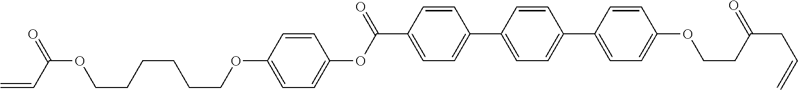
C1=C(C(OC2=CC=C(OCCCCCCOC(C=C)=O)C=C2)=O)C=CC(C2=CC=C(C3=CC=C(OCCC(CC=C)=O)C=C3)C=C2)=C1
